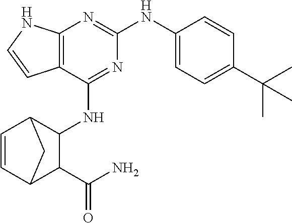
C12=C(C(NC3C4C=CC(C3C(N)=O)C4)=NC(NC3=CC=C(C(C)(C)C)C=C3)=N1)C=CN2
